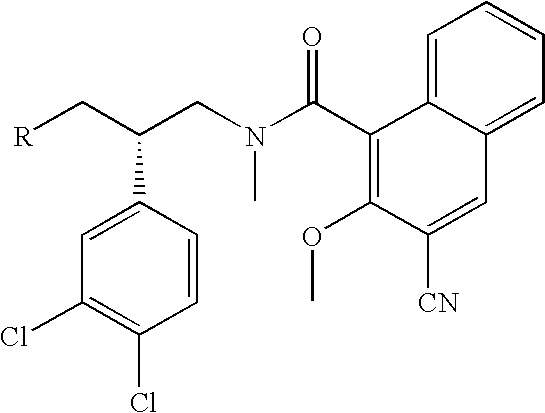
[R]CC(CN(C(C1=C(OC)C([CN])=CC2=CC=CC=C12)=O)C)C1=CC(Cl)=C(Cl)C=C1
